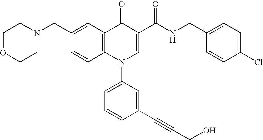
C1=CC2=C(C=C1CN1CCOCC1)C(=O)C(C(NCC1=CC=C(Cl)C=C1)=O)=CN2C1=CC=CC(C#CCO)=C1
